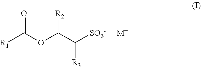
O=C([R1])OC([R2])C([R3])[SO3-].[M+]
